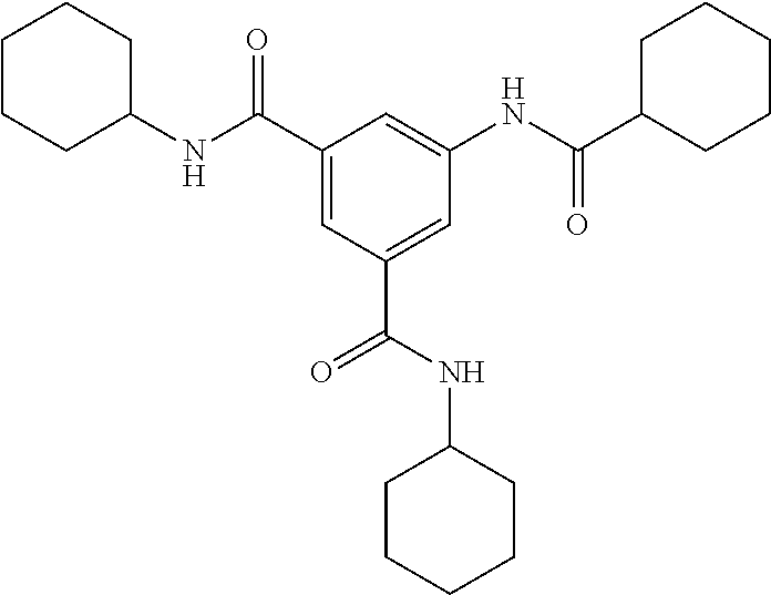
C1(C(NC2CCCCC2)=O)=CC(C(NC2CCCCC2)=O)=CC(NC(C2CCCCC2)=O)=C1
